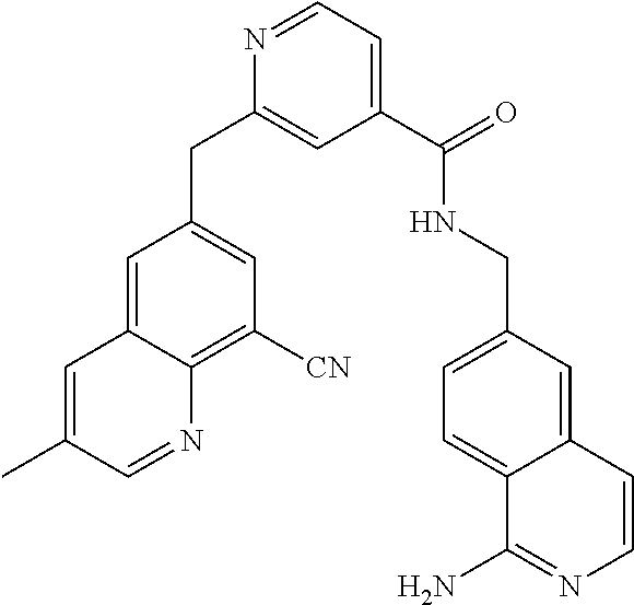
C1(C(NCC2=CC=C3C(=C2)C=CN=C3N)=O)=CC=NC(CC2=CC([CN])=C3C(=C2)C=C(C)C=N3)=C1
